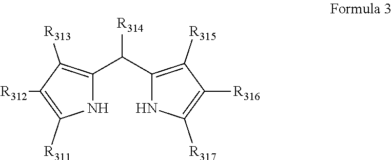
N1C(C(C2=C([R315])C([R316])=C([R317])N2)[R314])=C([R313])C([R312])=C1[R311]
